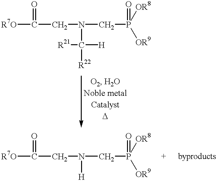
[R7O]C(CN(CP([OR8])([OR9])=O)C([R22])([H])[R21])=O.[R7O]C(CN(CP([OR8])([OR9])=O)[H])=O
